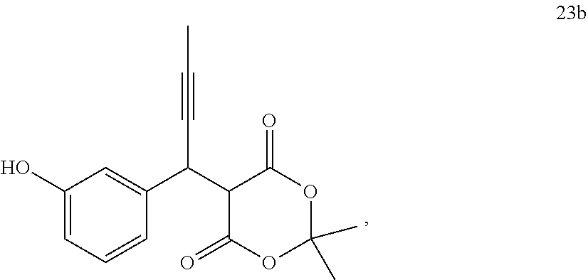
C1(O)=CC=CC(C(C2C(=O)OC(C)(C)OC2=O)C#CC)=C1
